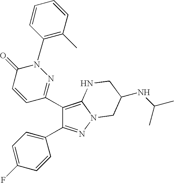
C1(N2C(=O)C=CC(C3=C4N(N=C3C3=CC=C(F)C=C3)CC(NC(C)C)CN4)=N2)=C(C)C=CC=C1
